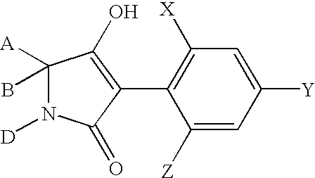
C1([Z])=CC([Y])=CC([X])=C1C1=C(O)C(B)([A])N([D])C1=O
